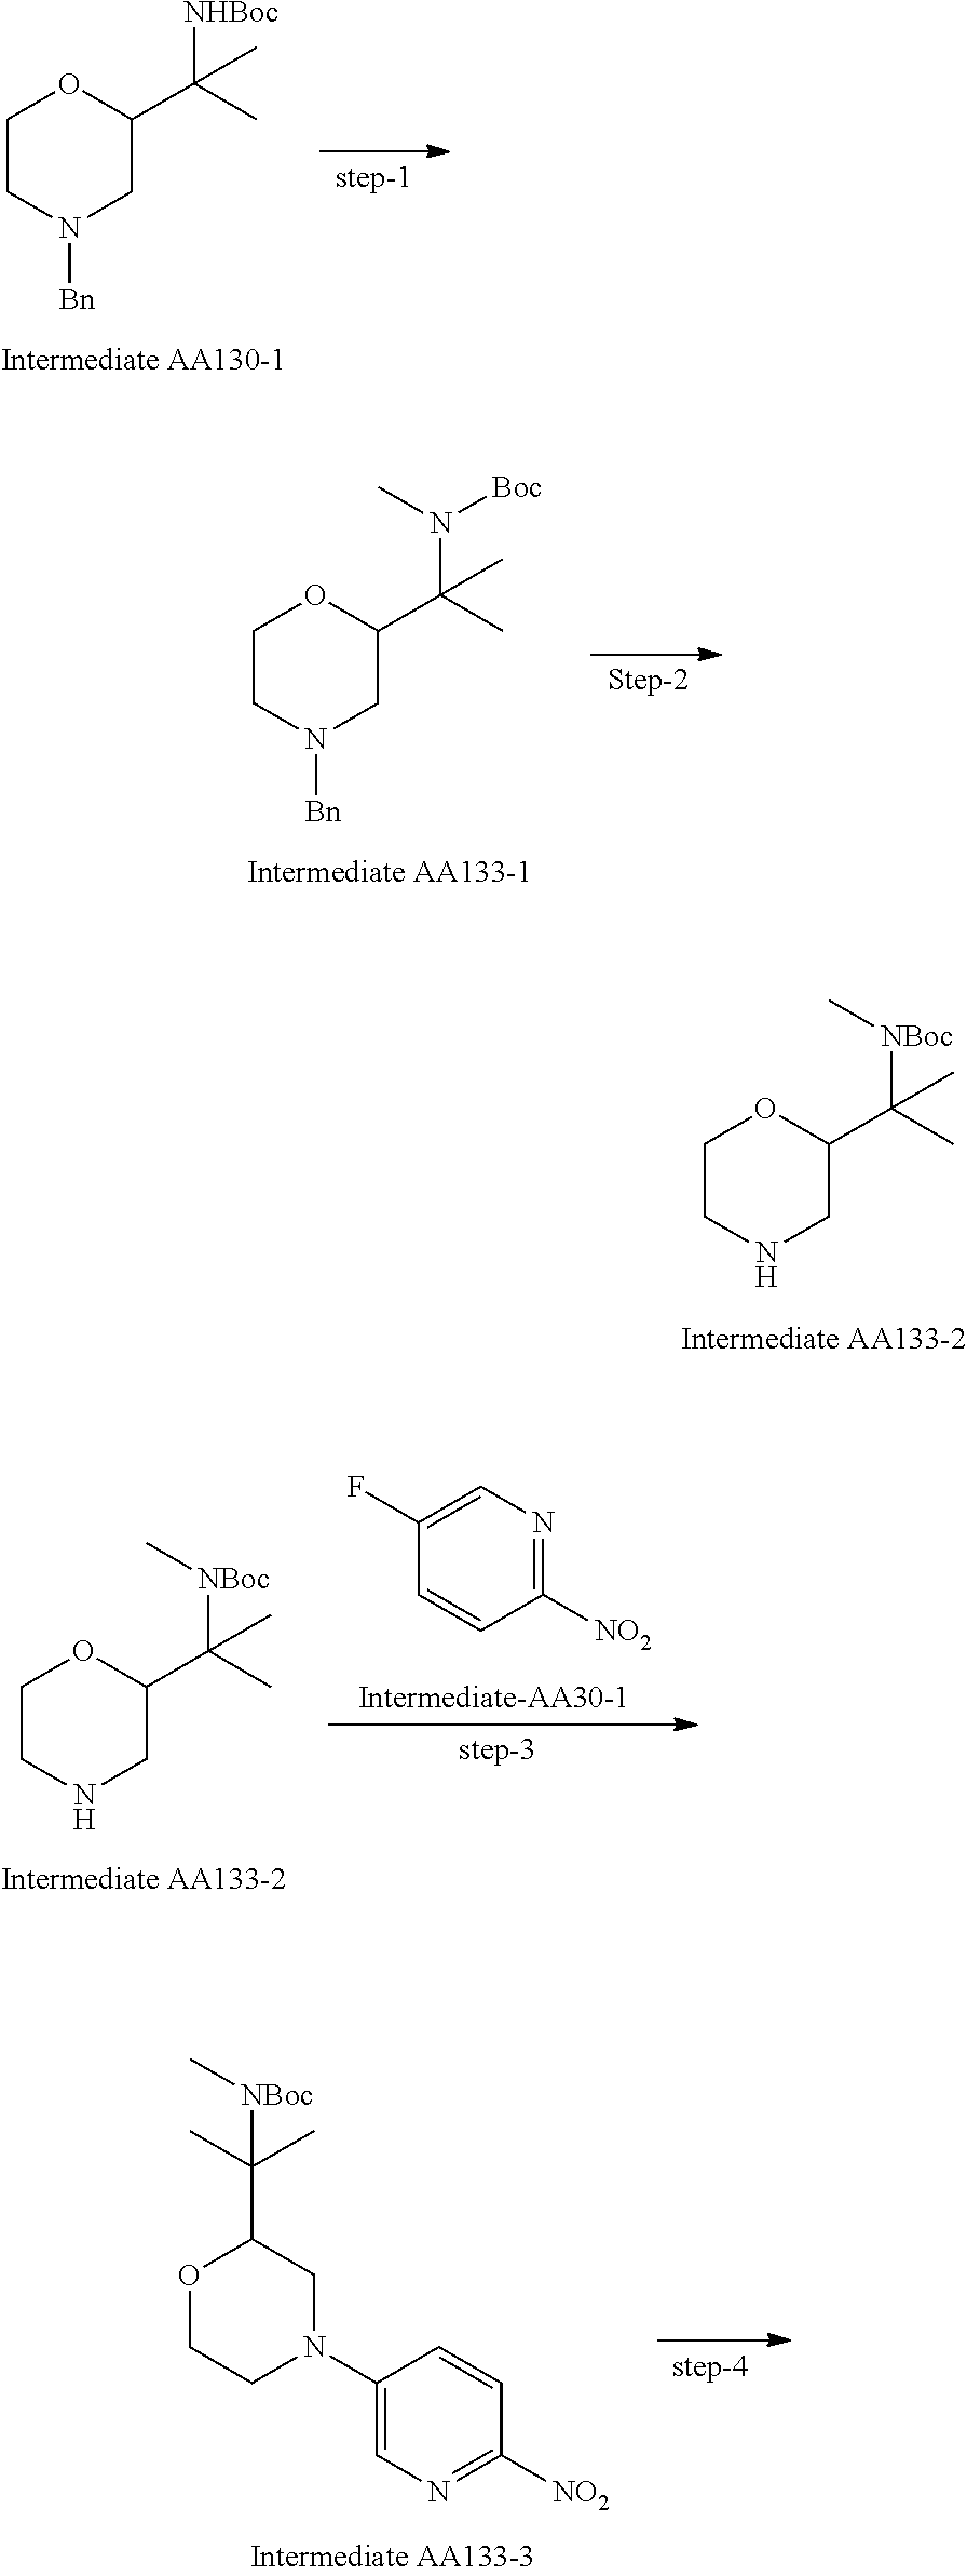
C1CNCC(C(C)([NBoc]C)C)O1.C1CN([Bn])CC(C(C)([NHBoc])C)O1.C1CN([Bn])CC(C(C)(N(C)[Boc])C)O1.C1CNCC(C(C)([NBoc]C)C)O1.C1(F)=CN=C([NO2])C=C1.O1CCN(C2=CN=C([NO2])C=C2)CC1C(C)(C)[NBoc]C
